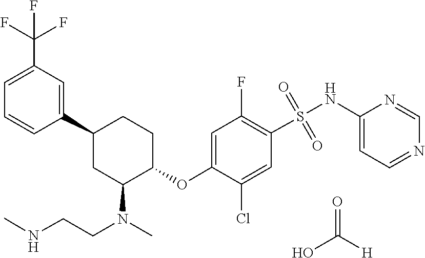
S(=O)(=O)(C1=C(F)C=C(OC2CCC(C3=CC(C(F)(F)F)=CC=C3)CC2N(CCNC)C)C(Cl)=C1)NC1=CC=NC=N1.O=C(O)[H]
